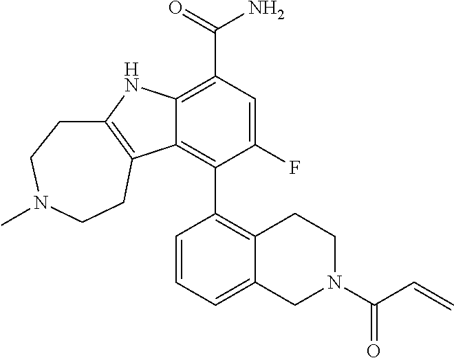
C12=C(C(=O)N)C=C(F)C(C3=C4C(=CC=C3)CN(C(=O)C=C)CC4)=C1C1=C(N2)CCN(C)CC1
